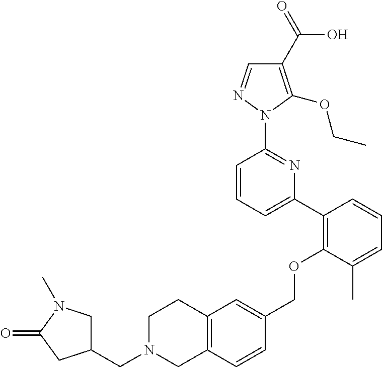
C1(C2=C(OCC3=CC4=C(C=C3)CN(CC3CN(C)C(=O)C3)CC4)C(C)=CC=C2)=CC=CC(N2N=CC(C(=O)O)=C2OCC)=N1
